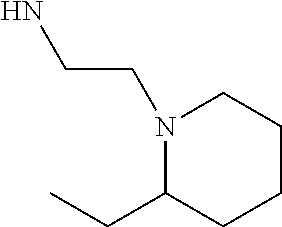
N1(CCN)C(CC)CCCC1
